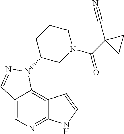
C12=CN=C3C(=C1N(C1CN(C(C4(C#N)CC4)=O)CCC1)N=C2)C=CN3
